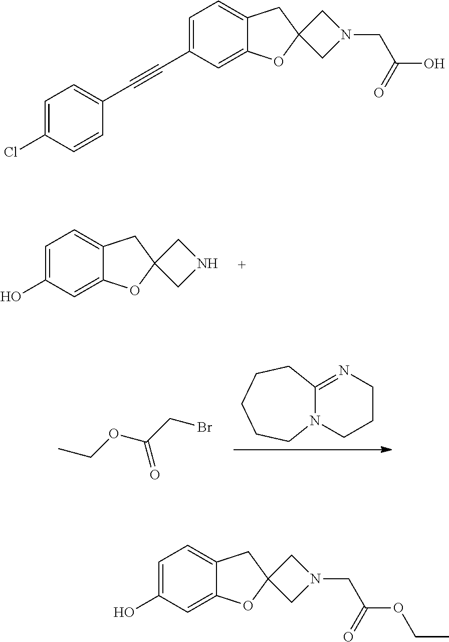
C1=C(O)C=C2C(=C1)CC1(O2)CNC1.C12=NCCCN1CCCCC2.CCOC(CBr)=O.C1=C(C#CC2=CC=C(Cl)C=C2)C=C2C(=C1)CC1(O2)CN(CC(O)=O)C1.C1=C(O)C=C2C(=C1)CC1(O2)CN(CC(OCC)=O)C1
